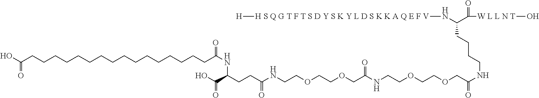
OC(CCCCCCCCCCCCCCCCC(NC(CCC(NCCOCCOCC(=O)NCCOCCOCC(NCCCCC(N[H S Q G T F T S D Y S K Y L D S K K A Q E F V][H])C(=O)[W L L N T]O)=O)=O)C(O)=O)=O)=O
